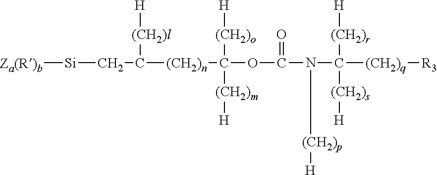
[Za(R)b][Si]CC([(CH2)l][H])[(CH2)n]C(OC(N(C([(CH2)r][H])([(CH2)s][H])[(CH2)q][R3])[(CH2)p][H])=O)([(CH2)o][H])[(CH2)m][H]
